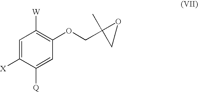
C1=C([X])C([Q])=CC(OCC2(C)OC2)=C1[W]
